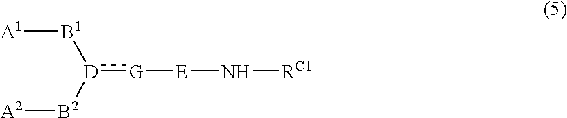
[D](:[G][E]N[RC1])([B2][A2])[B1][A1]
